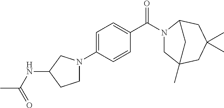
C1=C(N2CCC(NC(C)=O)C2)C=CC(C(N2CC3(C)CC(C)(C)CC2C3)=O)=C1
